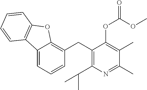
C1(CC2=C(C(C)C)N=C(C)C(C)=C2OC(OC)=O)=C2C(=CC=C1)C1=C(O2)C=CC=C1
